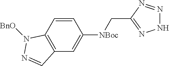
C12=C(C=C([NBoc]CC3=NNN=N3)C=C1)C=NN2[BnO]
